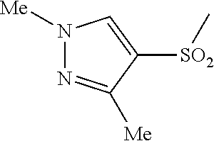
[SO2](C1=CN([Me])N=C1[Me])C
